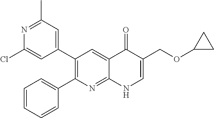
N1=C(C)C=C(C2=C(C3=CC=CC=C3)N=C3C(=C2)C(=O)C(COC2CC2)=CN3)C=C1Cl
